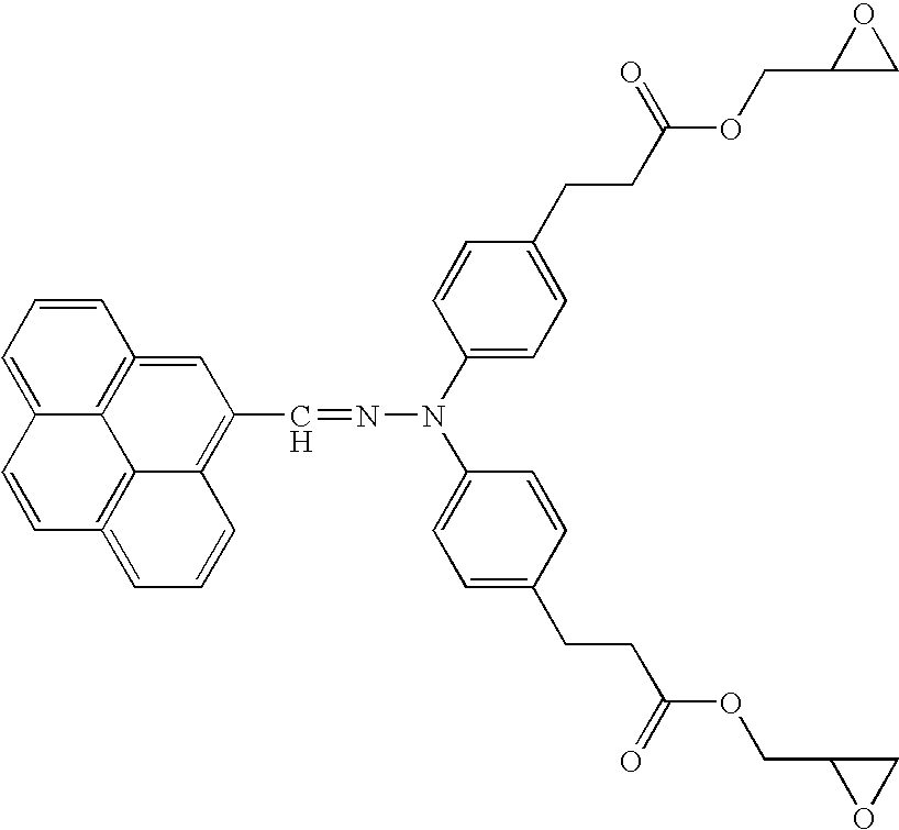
C12=CC=CC3=C1C1=C(=CC=CC1=C(C=NN(C1=CC=C(CCC(OCC4OC4)=O)C=C1)C1=CC=C(CCC(OCC4CO4)=O)C=C1)C=3)C=C2
